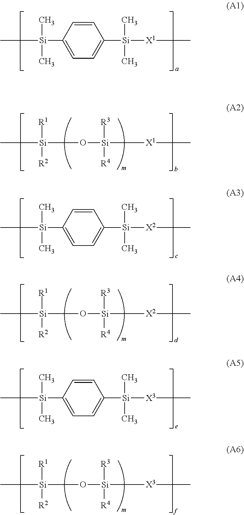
C1=C([Si](C)(C)CC)C=CC([Si](C)(C)[X1]CC)=C1.C([Si]([R1])([R2])CC)O[Si](C[X1]CC)([R3])[R4].C1=C([Si](C)(C)CC)C=CC([Si](C)(C)[X2]CC)=C1.C([Si]([R1])([R2])CC)O[Si](C[X2]CC)([R3])[R4].C1=C([Si](C)(C)CC)C=CC([Si](C)(C)[X3]CC)=C1.C([Si]([R1])([R2])CC)O[Si](C[X3]CC)([R3])[R4]
